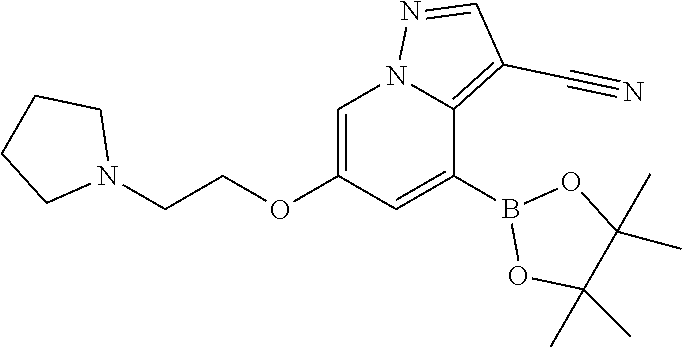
C1=C(OCCN2CCCC2)C=C(B2OC(C)(C)C(C)(C)O2)C2=C(C#N)C=NN12
